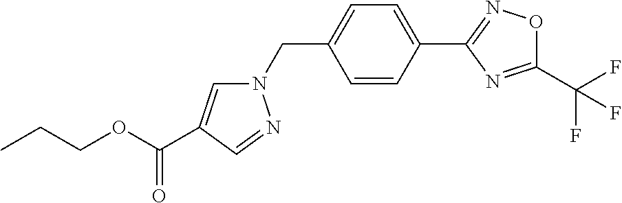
C1=CC(C2=NOC(C(F)(F)F)=N2)=CC=C1CN1C=C(C(OCCC)=O)C=N1
